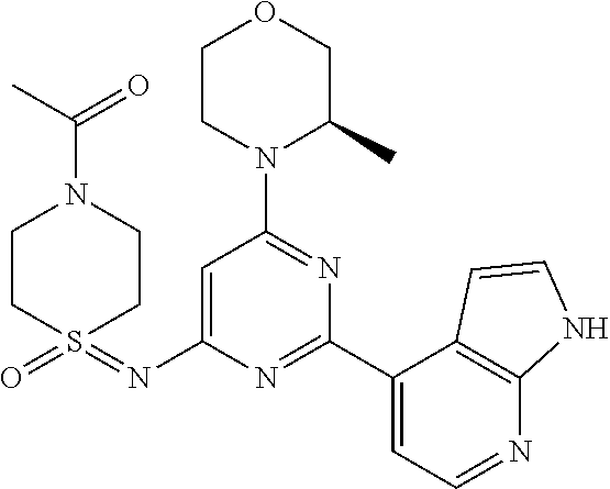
C1CS(=NC2=CC(N3C(C)COCC3)=NC(C3=CC=NC4=C3C=CN4)=N2)(=O)CCN1C(C)=O
